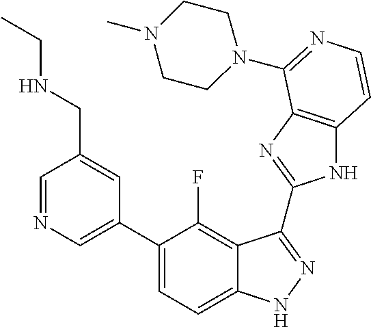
C1=C(C2=CC=C3C(=C2F)C(C2=NC4=C(N2)C=CN=C4N2CCN(C)CC2)=NN3)C=C(CNCC)C=N1
